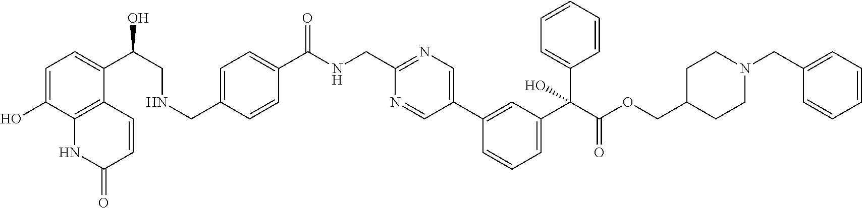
N(CC1=CC=C(C(=O)NCC2=NC=C(C3=CC(C(C(OCC4CCN(CC5=CC=CC=C5)CC4)=O)(C4=CC=CC=C4)O)=CC=C3)C=N2)C=C1)CC(C1=CC=C(O)C2=C1C=CC(=O)N2)O
